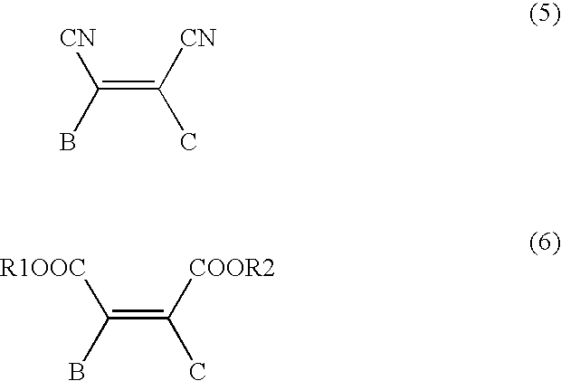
C(=C([CN])C)(B)[CN].C(=C([COOR2])C)(B)[R1OOC]
